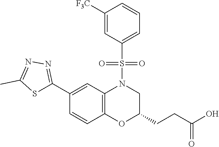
C1(C2=NN=C(C)S2)=CC2=C(C=C1)OC(CCC(O)=O)CN2S(=O)(=O)C1=CC=CC([F3C])=C1
